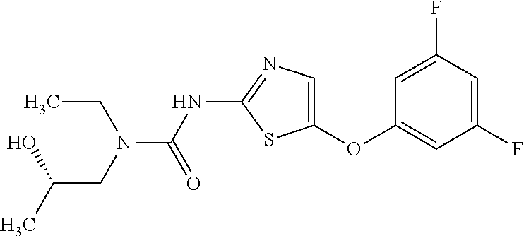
C1=C(F)C=C(F)C=C1OC1=CN=C(NC(=O)N(CC(C)O)CC)S1
